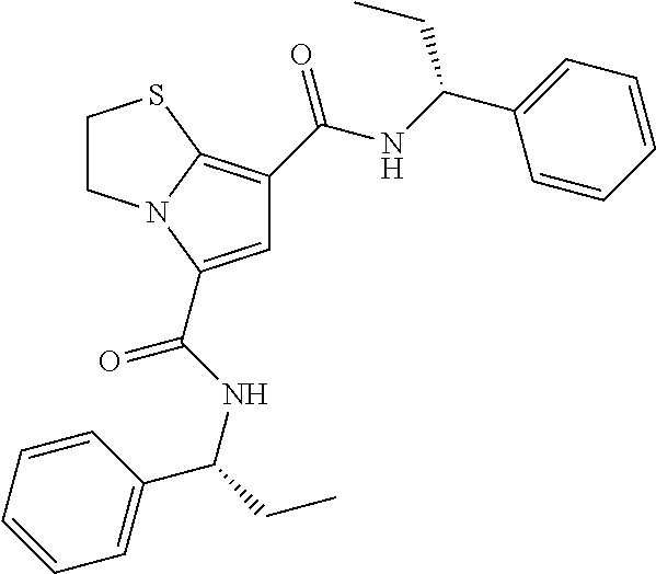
C1=C(C(NC(CC)C2=CC=CC=C2)=O)N2C(=C1C(=O)NC(C1=CC=CC=C1)CC)SCC2
